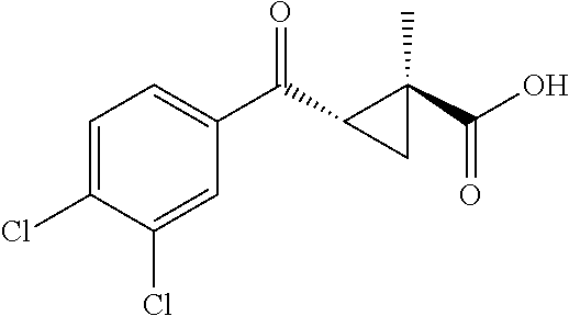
C1(Cl)=CC(C(=O)C2C(C(O)=O)(C)C2)=CC=C1Cl
